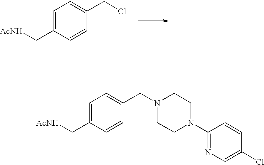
C1=C(C[AcNH])C=CC(CCl)=C1.C1=C(C[AcNH])C=CC(CN2CCN(C3=NC=C(Cl)C=C3)CC2)=C1
